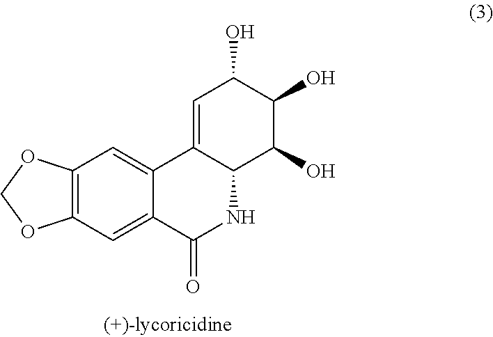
C12=CC(O)C(O)C(O)C1NC(=O)C1=CC3=C(C=C21)OCO3
